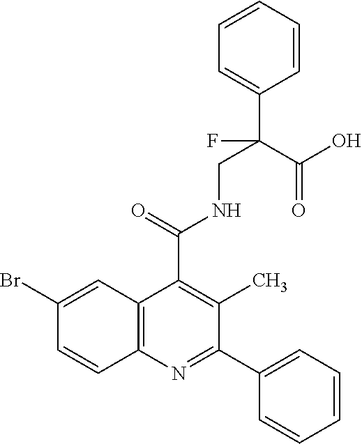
C1(Br)=CC2=C(C=C1)N=C(C1=CC=CC=C1)C(C)=C2C(=O)NCC(C1=CC=CC=C1)(C(O)=O)F
